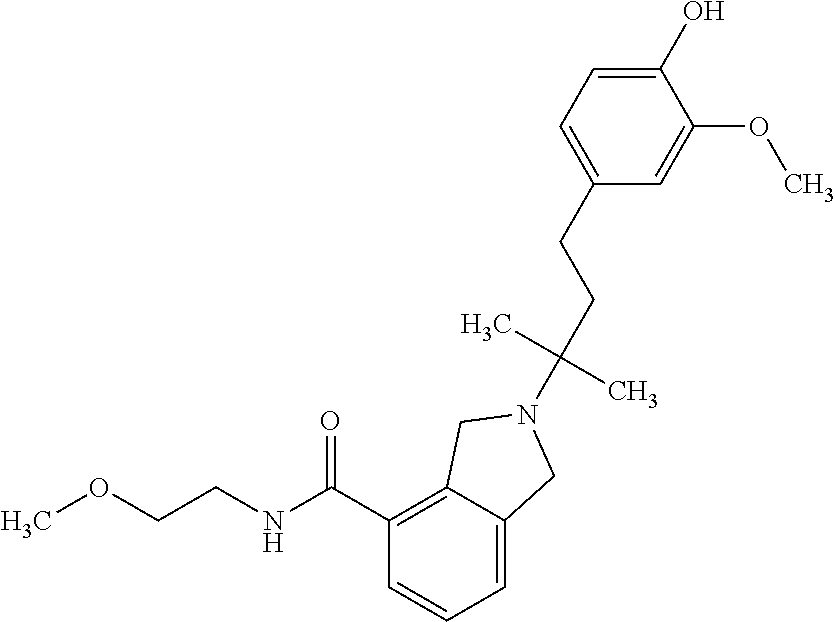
C1=C2C(=C(C(NCCOC)=O)C=C1)CN(C(CCC1=CC=C(O)C(OC)=C1)(C)C)C2
